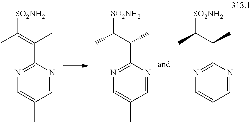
CC(=C(C)C1=NC=C(C)C=N1)[SO2NH2].CC(C(C)C1=NC=C(C)C=N1)[SO2NH2].CC(C(C)C1=NC=C(C)C=N1)[SO2NH2]
